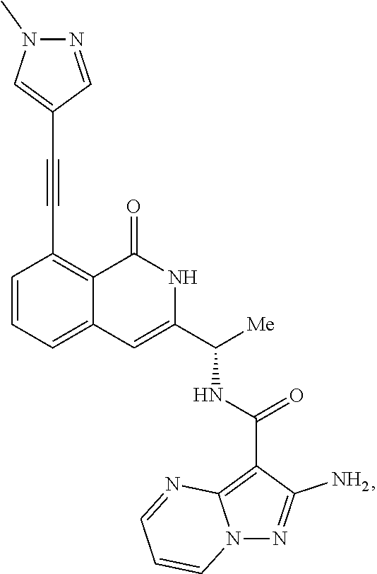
C1=CC=C2C(=C1C#CC1=CN(C)N=C1)C(=O)NC(C([Me])NC(=O)C1=C3N(N=C1N)C=CC=N3)=C2
